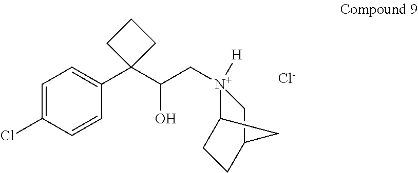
[Cl-].C1=C(Cl)C=CC(C2(C(C[N+]3([H])C4CCC(C3)C4)O)CCC2)=C1
